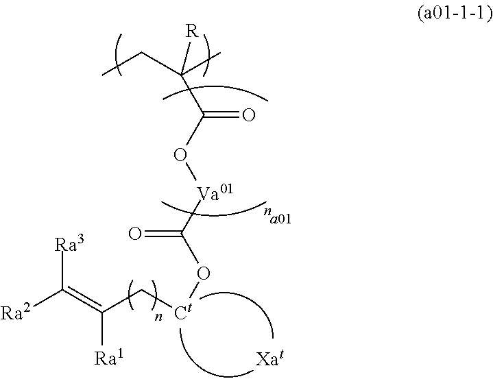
[Ra2]C(=C(C[Ct]OC([Va01]OC(C([R])(CC)C)=O)=O)[Ra1])[Ra3]
